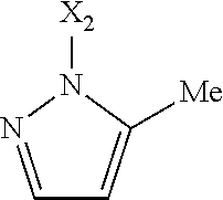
[X2]N1N=CC=C1[Me]
